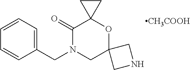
C12(OC3(C(=O)N(CC4=CC=CC=C4)C1)CC3)CNC2.[CH3COOH]
